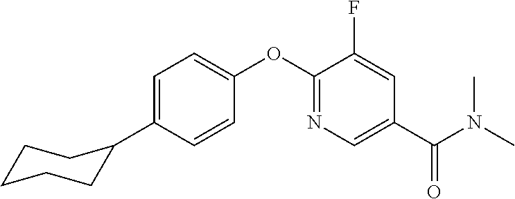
C1=C(C2CCCCC2)C=CC(OC2=NC=C(C(N(C)C)=O)C=C2F)=C1
